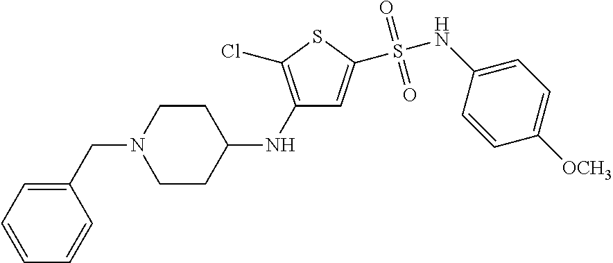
C1(CN2CCC(NC3=C(Cl)SC(S(NC4=CC=C([OCH3])C=C4)(=O)=O)=C3)CC2)=CC=CC=C1
